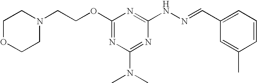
C1(OCCN2CCOCC2)=NC(N(C)C)=NC(NN=CC2=CC=CC(C)=C2)=N1
